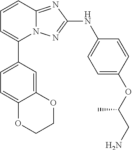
C1=CC2=NC(NC3=CC=C(OC(CN)C)C=C3)=NN2C(C2=CC=C3C(=C2)OCCO3)=C1
